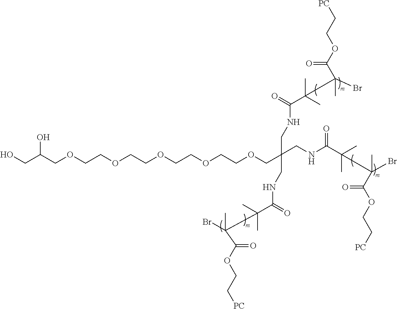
OCC(O)COCCOCCOCCOCCOCC(CNC(=O)C(C)(C)C(C)(C(=O)OCC[PC])Br)(CNC(=O)C(C(C)(Br)C(=O)OCC[PC])(C)C)CNC(=O)C(C)(C)C(C)(Br)C(=O)OCC[PC]
